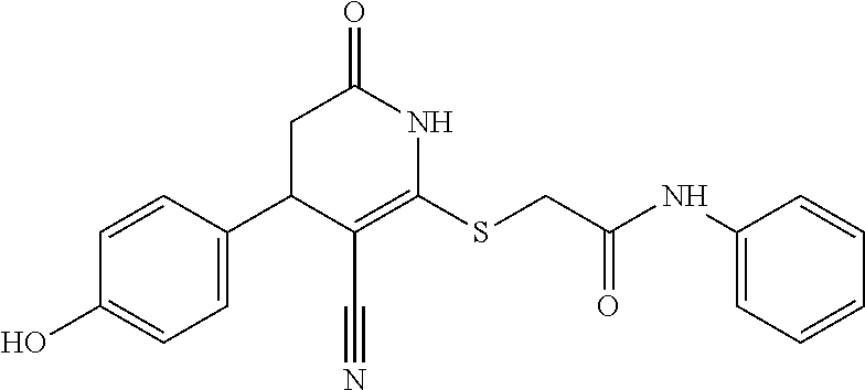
C1=CC(C2C(C#N)=C(SCC(NC3=CC=CC=C3)=O)NC(=O)C2)=CC=C1O
